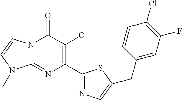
N12C(=NC(C3=NC=C(CC4=CC(F)=C(Cl)C=C4)S3)=C(O)C1=O)N(C)C=C2
